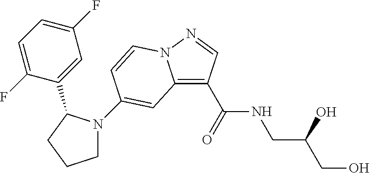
C12=C(C(NCC(CO)O)=O)C=NN1C=CC(N1CCCC1C1=CC(F)=CC=C1F)=C2
